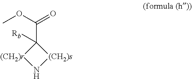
C(C1([Rb])[(CH2)r]N[(CH2)s]1)(OC)=O
